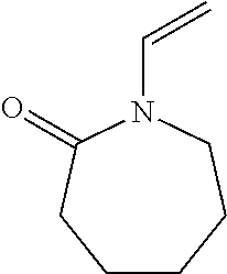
C1CCCN(C=C)C(=O)C1
